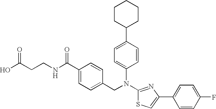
N(C1=NC(C2=CC=C(F)C=C2)=CS1)(CC1=CC=C(C(NCCC(O)=O)=O)C=C1)C1=CC=C(C2CCCCC2)C=C1
